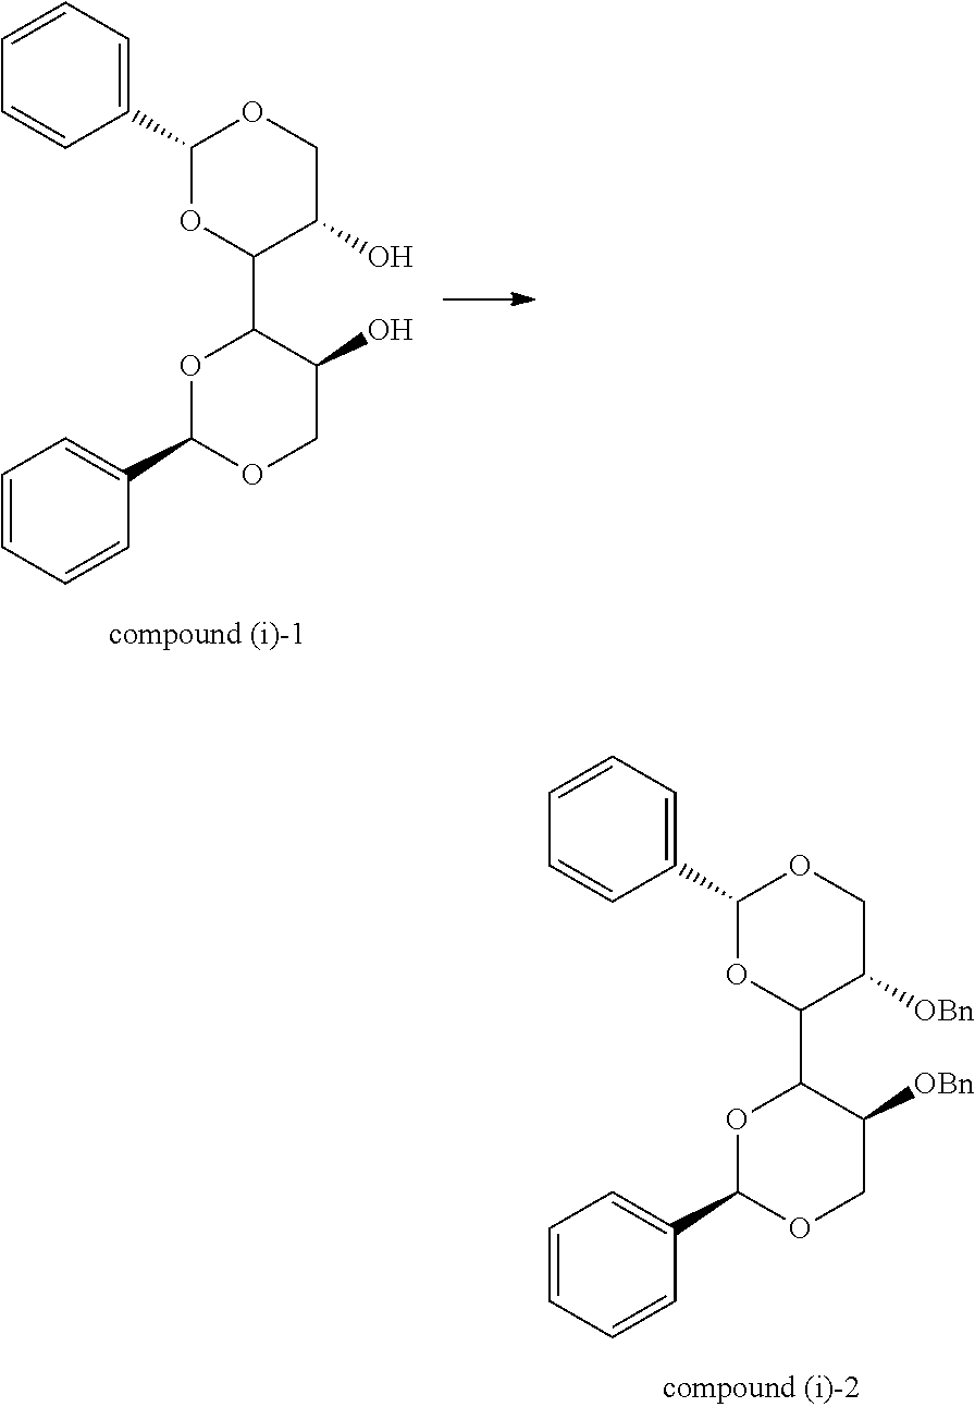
C1(C2=CC=CC=C2)OC(C2OC(C3=CC=CC=C3)OCC2[OBn])C([OBn])CO1.C1(C2=CC=CC=C2)OC(C2OC(C3=CC=CC=C3)OCC2O)C(O)CO1
